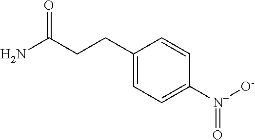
NC(CCC1=CC=C([N+]([O-])=O)C=C1)=O
